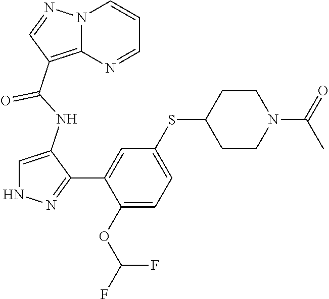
N12C(=C(C(NC3=CNN=C3C3=CC(SC4CCN(C(C)=O)CC4)=CC=C3OC(F)F)=O)C=N1)N=CC=C2
